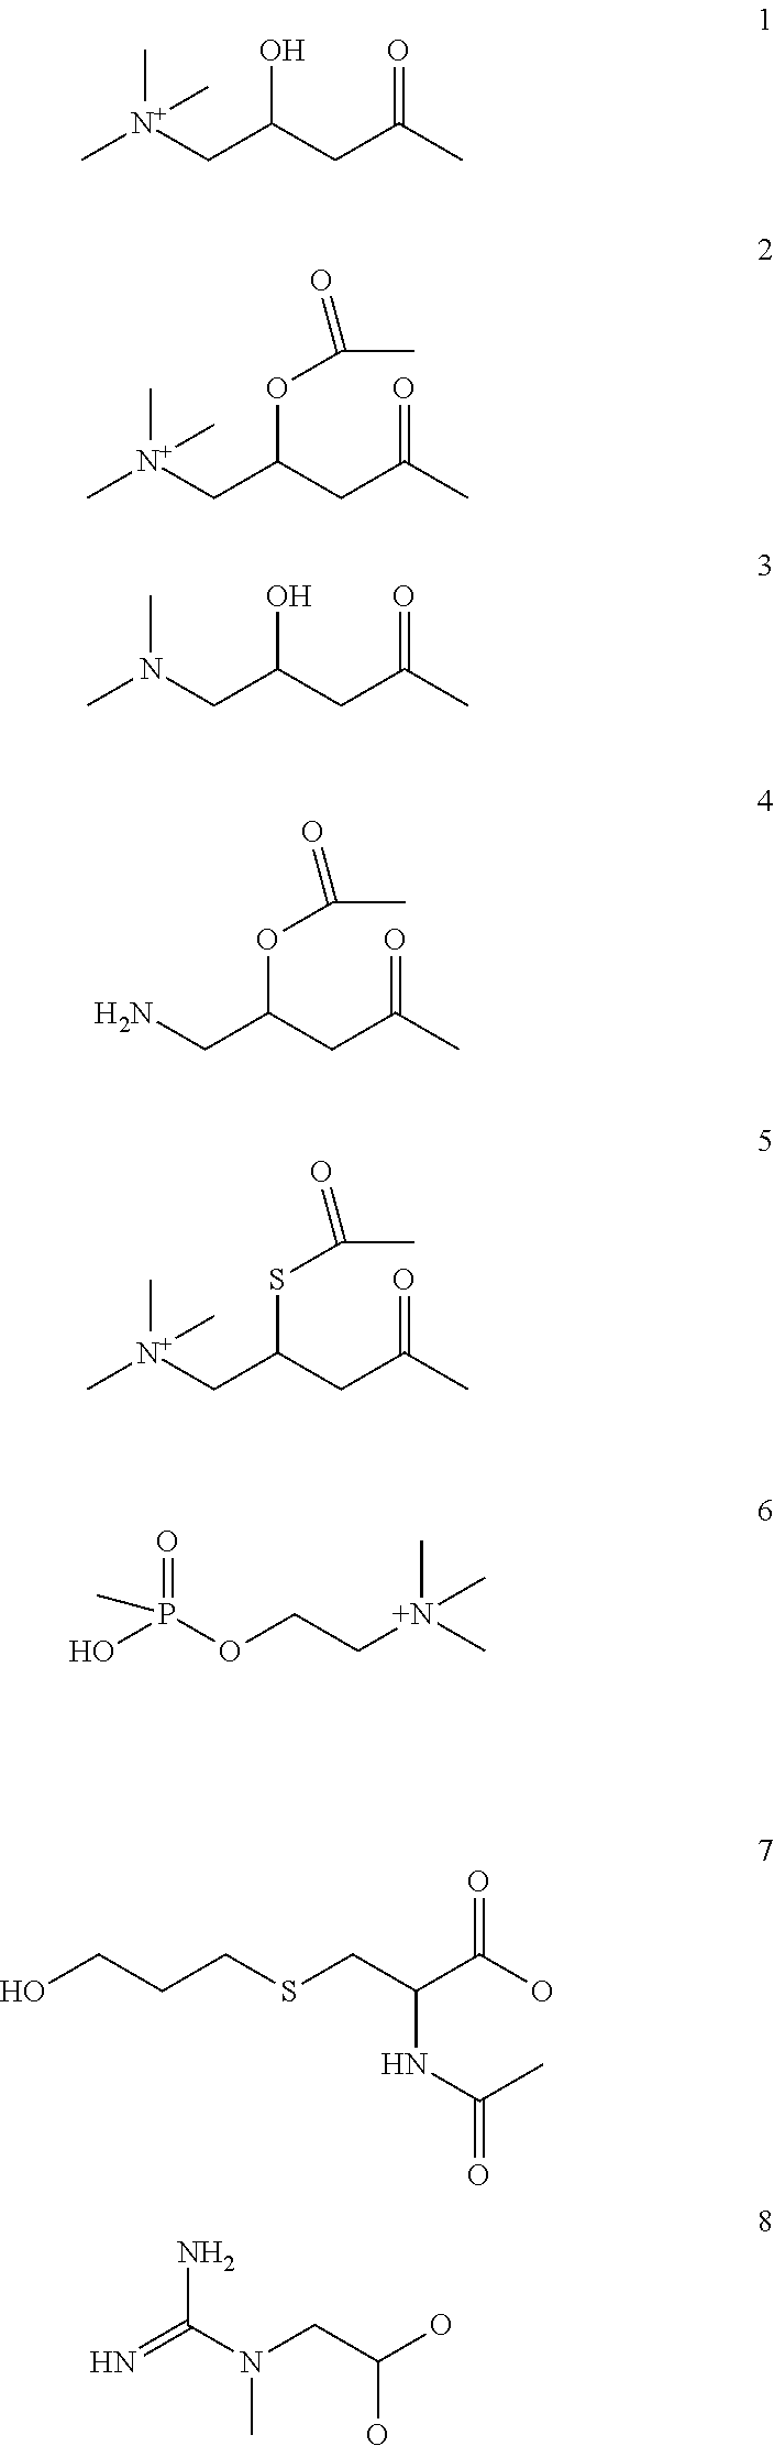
C[N+](CC(CC(C)=O)O)(C)C.C[N+](CC(CC(C)=O)OC(C)=O)(C)C.CN(CC(CC(C)=O)O)C.C(C(CC(C)=O)OC(C)=O)N.C[N+](CC(CC(C)=O)SC(C)=O)(C)C.C(NC(C)=O)(C(O)=O)CSCCCO.C(O)(CN(C(=N)N)C)O.OP(OCC[N+](C)(C)C)(=O)C
